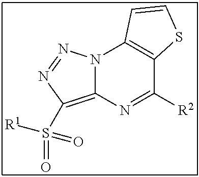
N12C(=C(S(=O)([R1])=O)N=N1)N=C([R2])C1=C2C=CS1
